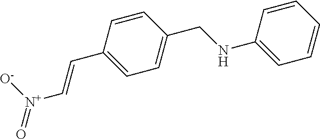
C1(C=C[N+](=O)[O-])=CC=C(CNC2=CC=CC=C2)C=C1
